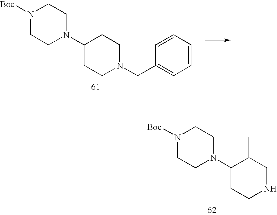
C1(N2CCN([Boc])CC2)CCN(CC2=CC=CC=C2)CC1C.C1(N2CCN([Boc])CC2)CCNCC1C
